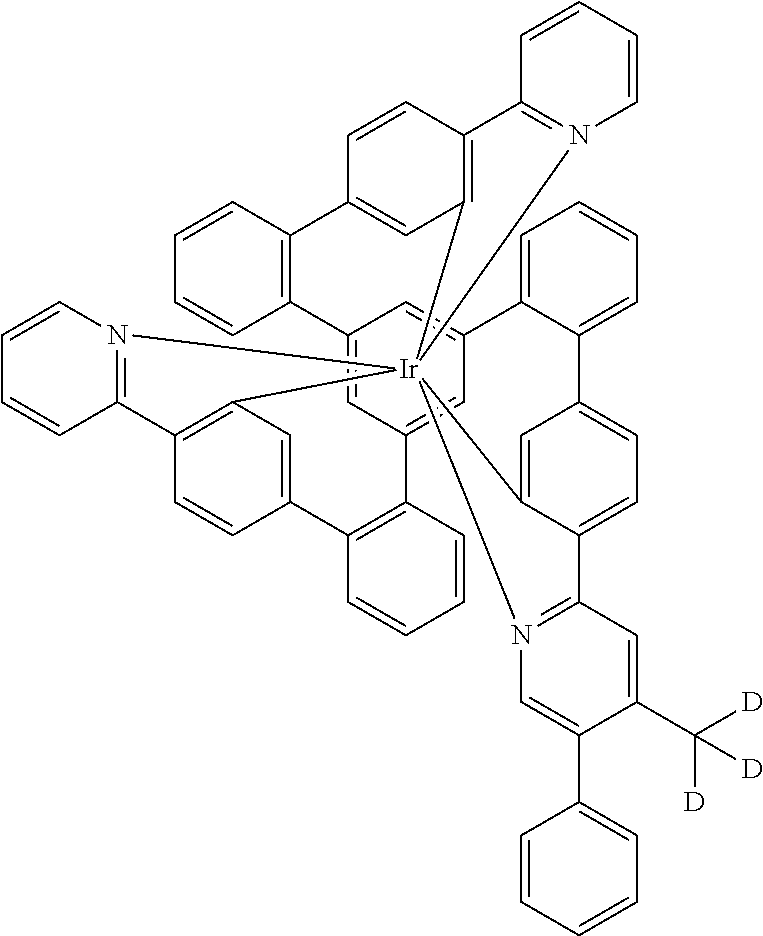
C12=CC3=CC(=C1)C1=CC=CC=C1C1=CC=C4C(=C1)[Ir]15(C6=C(C=CC(=C6)C6=C3C=CC=C6)C3=N1C=CC=C3)(C1=C(C=CC(=C1)C1=C2C=CC=C1)C1=N5C=CC=C1)N1=C4C=C(C([D])([D])[D])C(C2=CC=CC=C2)=C1
